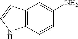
C12=C(C=CC(N)=C1)NC=C2
